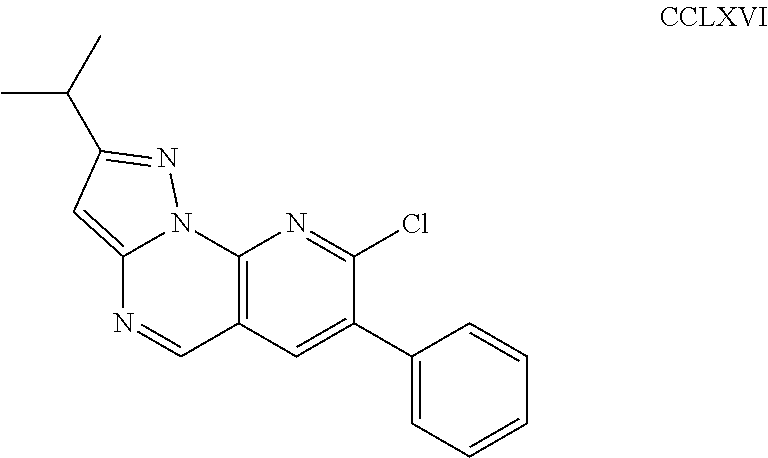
C12=C(C=C(C3=CC=CC=C3)C(Cl)=N1)C=NC1=CC(C(C)C)=NN21
